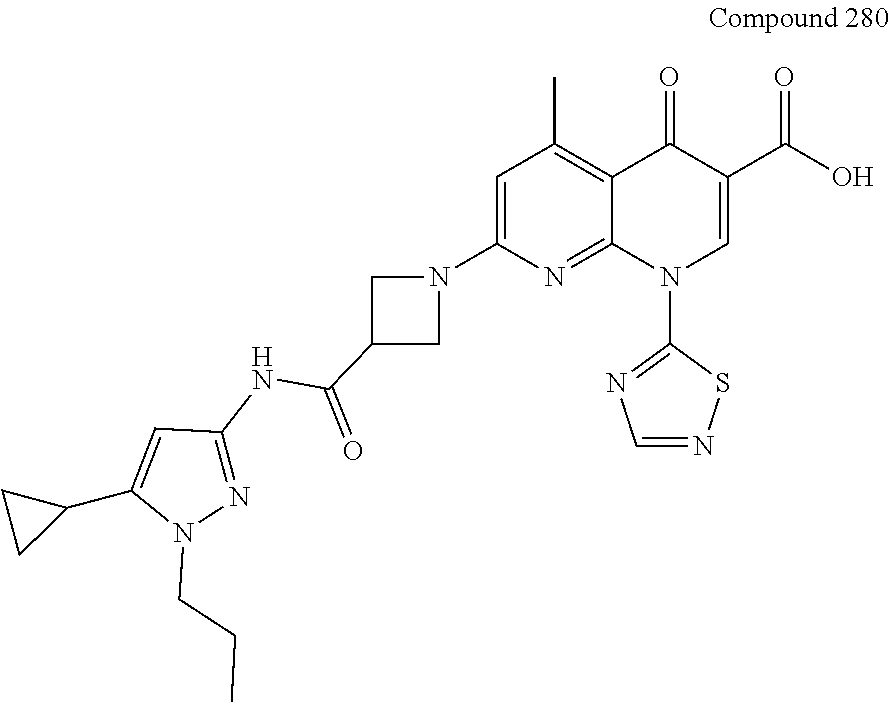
C1=C(N2CC(C(NC3=NN(CCC)C(C4CC4)=C3)=O)C2)N=C2C(=C1C)C(=O)C(C(O)=O)=CN2C1=NC=NS1
